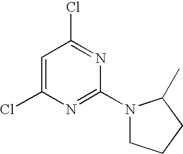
C1=C(Cl)N=C(N2CCCC2C)N=C1Cl
